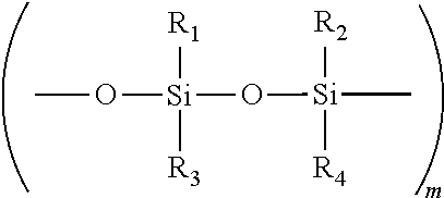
[Si]([R3])([R1])(O[Si]([R2])([R4])C)OC
